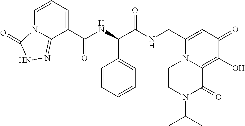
C1=CC=C(C(NC(C(NCC2=CC(=O)C(O)=C3N2CCN(C(C)C)C3=O)=O)C2=CC=CC=C2)=O)C2=NNC(=O)N12
